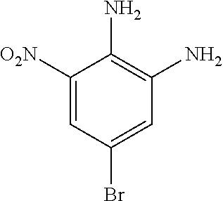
C1([O2N])=CC(Br)=CC(N)=C1N
